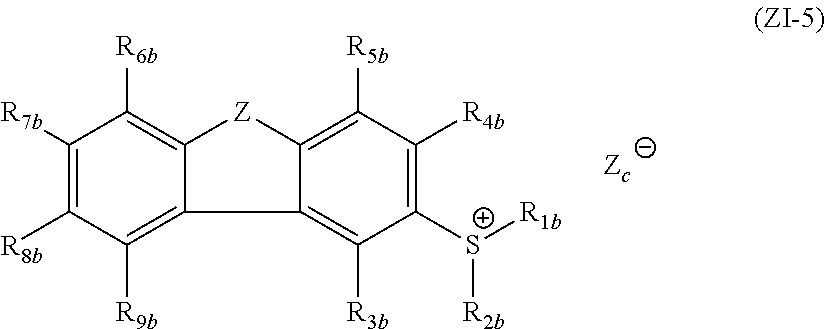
C12=C([R3b])C([S+]([R2b])[R1b])=C([R4b])C([R5b])=C1[Z]C1=C([R6b])C([R7b])=C([R8b])C([R9b])=C21
